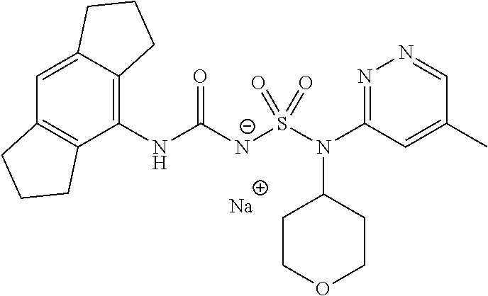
[Na].C1(NC([N-]S(N(C2=NN=CC(C)=C2)C2CCOCC2)(=O)=O)=O)=C2C(=CC3=C1CCC3)CCC2
